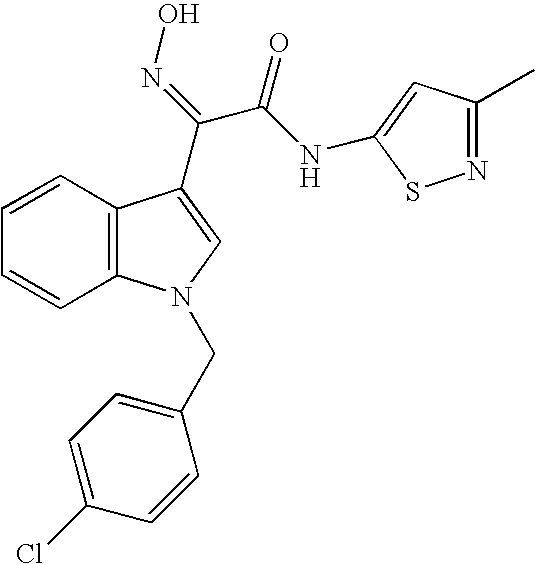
C1=CC2=C(C=C1)N(CC1=CC=C(Cl)C=C1)C=C2C(=NO)C(NC1=CC(C)=NS1)=O
